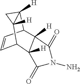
C1=CC2C3([H])C([H])(C1C1([H])C2([H])C(=O)N(N)C1=O)C3
